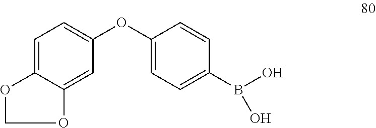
C1(OC2=CC=C(B(O)O)C=C2)=CC=C2C(=C1)OCO2
